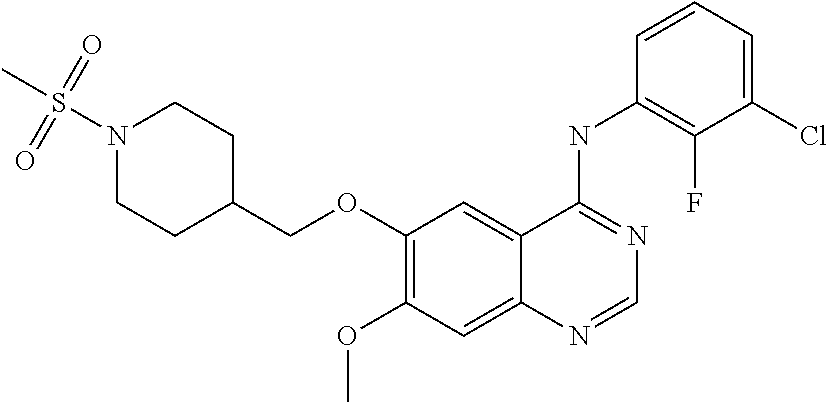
C1(OCC2CCN(S(=O)(=O)C)CC2)=C(OC)C=C2C(=C1)C(NC1=C(F)C(Cl)=CC=C1)=NC=N2
